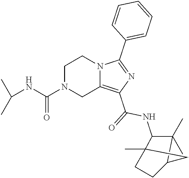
CC(C)NC(N1CC2=C(C(=O)NC3C(C)(C)C4CCC3(C)C4)N=C(C3=CC=CC=C3)N2CC1)=O
